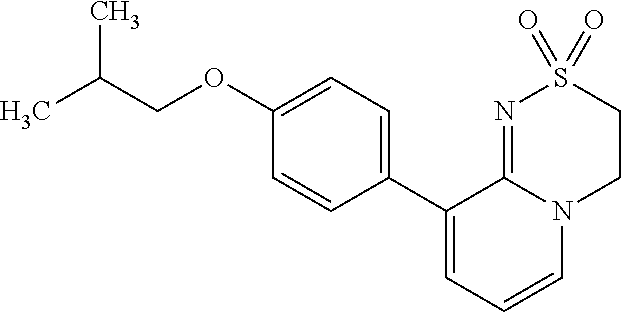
C1(OCC(C)C)=CC=C(C2=CC=CN3C2=NS(=O)(=O)CC3)C=C1
